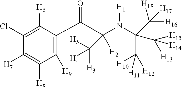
C1(Cl)=C([H6])C(C(C(N(C(C([H18])([H16])[H17])(C([H12])([H10])[H11])C([H14])([H15])[H13])[H1])([H2])C([H5])([H3])[H4])=O)=C([H9])C([H8])=C1[H7]
